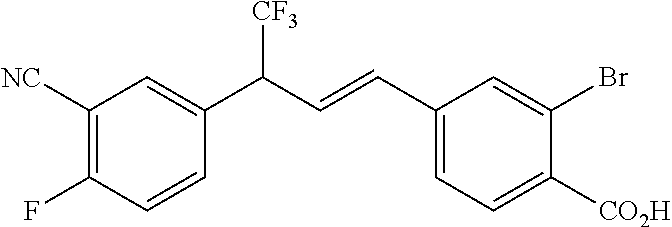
C1(C(C=CC2=CC=C([CO2H])C(Br)=C2)[CF3])=CC([NC])=C(F)C=C1
